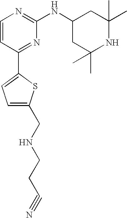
C1=CC(C2=CC=C(CNCCC#N)S2)=NC(NC2CC(C)(C)NC(C)(C)C2)=N1
